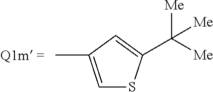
CC1=CSC(C([Me])([Me])[Me])=C1
